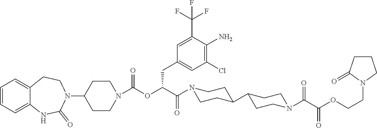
C1=CC=C2C(=C1)CCN(C1CCN(C(OC(C(=O)N3CCC(C4CCN(C(C(OCCN5CCCC5=O)=O)=O)CC4)CC3)CC3=CC(Cl)=C(N)C(C(F)(F)F)=C3)=O)CC1)C(=O)N2
